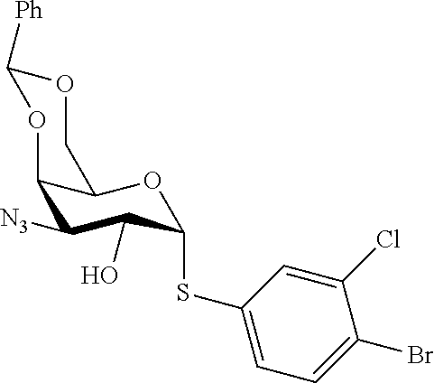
C12C([N3])C(O)C(SC3=CC=C(Br)C(Cl)=C3)OC1COC([Ph])O2
